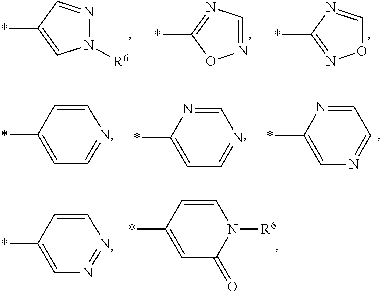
*C1=CN([R6])N=C1.*C1=NC=NO1.*C1=NOC=N1.*C1=CN=NC=C1.*C1=CC(=O)N([R6])C=C1.*C1=CC=NC=C1.*C1=CC=NC=N1.*C1=CN=CC=N1
